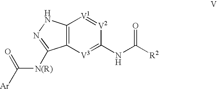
C12=C([V3]=C(NC([R2])=O)[V2]=[V1]1)C([N(R)]C([Ar])=O)=NN2
